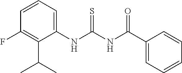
C1=CC=C(NC(NC(=O)C2=CC=CC=C2)=S)C(C(C)C)=C1F
